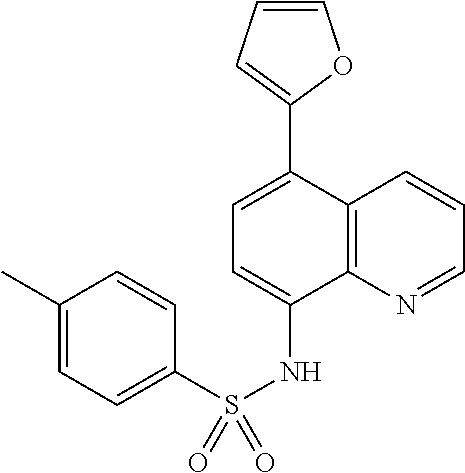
C12=C(N=CC=C1)C(NS(C1=CC=C(C)C=C1)(=O)=O)=CC=C2C1=CC=CO1
